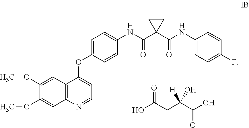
C12=C(N=CC=C1OC1=CC=C(NC(C3(C(NC4=CC=C(F)C=C4)=O)CC3)=O)C=C1)C=C(OC)C(OC)=C2.OC(CC(C(O)=O)([H])O)=O
